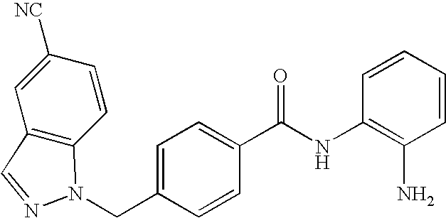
C12=C(C=CC([NC])=C1)N(CC1=CC=C(C(NC3=C(N)C=CC=C3)=O)C=C1)N=C2
